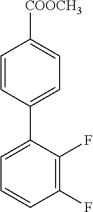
C1=CC(C2=CC=CC(F)=C2F)=CC=C1[COOCH3]
